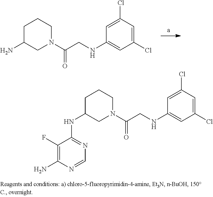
C1C(N)CN(C(CNC2=CC(Cl)=CC(Cl)=C2)=O)CC1.C1C(NC2=NC=NC(N)=C2F)CN(C(CNC2=CC(Cl)=CC(Cl)=C2)=O)CC1
